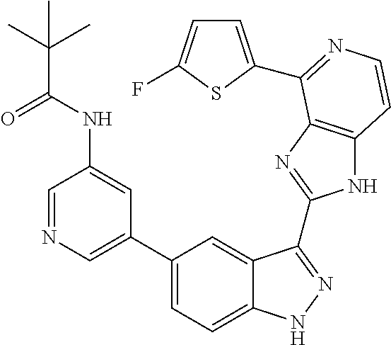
C1(C2=CN=CC(NC(=O)C(C)(C)C)=C2)=CC=C2C(=C1)C(C1=NC3=C(N1)C=CN=C3C1=CC=C(F)S1)=NN2
